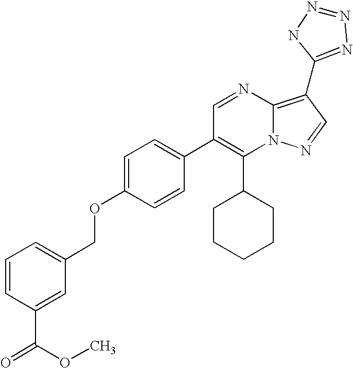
C1(C2CCCCC2)=C(C2=CC=C(OCC3=CC=CC(C(OC)=O)=C3)C=C2)C=NC2=C(C3=NN=NN3)C=NN12
